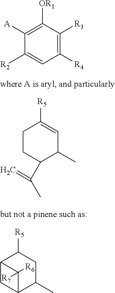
C1CC(C(C)=C)C(C)C=C1[R5].C12CC(C(C)CC1[R5])C2([R6])[R7].C1([R4])=C([R3])C([OR1])=C([A])C([R2])=C1
